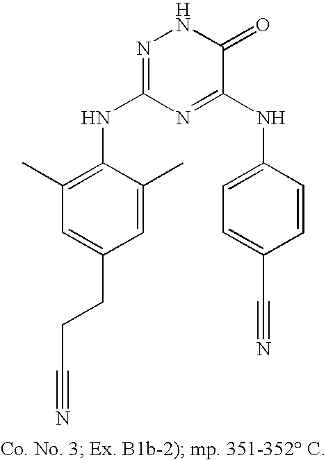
C1=C(CCC#N)C=C(C)C(NC2=NNC(=O)C(NC3=CC=C(C#N)C=C3)=N2)=C1C
